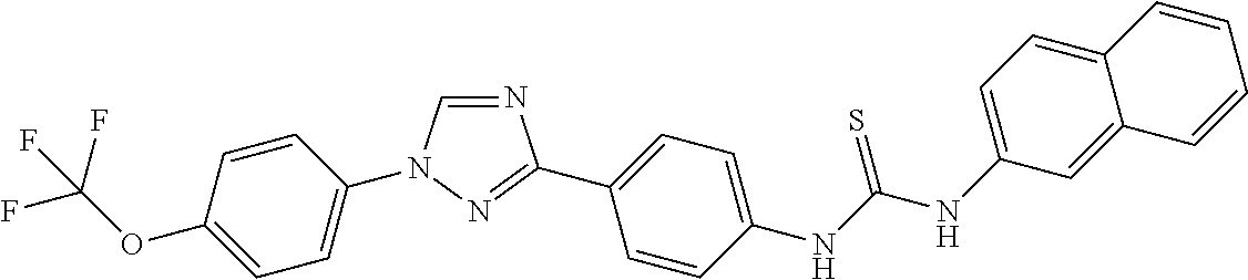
C1=CC(N2C=NC(C3=CC=C(NC(NC4=CC=C5C(=C4)C=CC=C5)=S)C=C3)=N2)=CC=C1OC(F)(F)F
